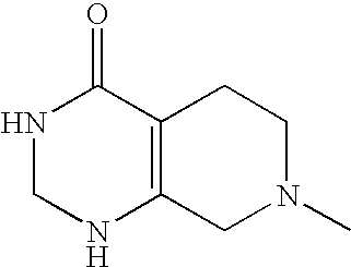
N1CNC2=C(C1=O)CCN(C)C2
